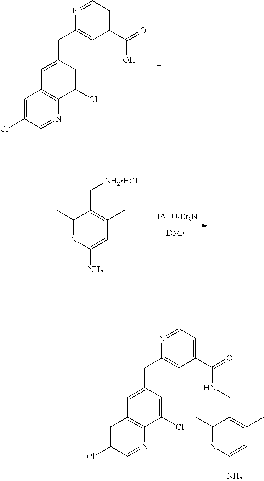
C(C1=CC(C(=O)O)=CC=N1)C1=CC2=C(N=CC(Cl)=C2)C(Cl)=C1.[DMF].[HATU/Et3N].C1(C[NH2HCl])=C(C)C=C(N)N=C1C.ClC1=CC(CC2=CC(C(=O)NCC3=C(C)C=C(N)N=C3C)=CC=N2)=CC2=C1N=CC(Cl)=C2
